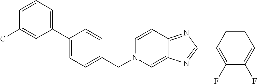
C1(C2=CC=CC(C)=C2)=CC=C(CN2C=C3C(=NC(C4=C(F)C(F)=CC=C4)=N3)C=C2)C=C1
